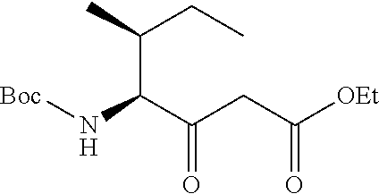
N([Boc])C(C(CC(=O)[OEt])=O)C(CC)C
